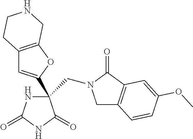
C1C2=C(C(=O)N1CC1(C3=CC4=C(O3)CNCC4)NC(=O)NC1=O)C=C(OC)C=C2
